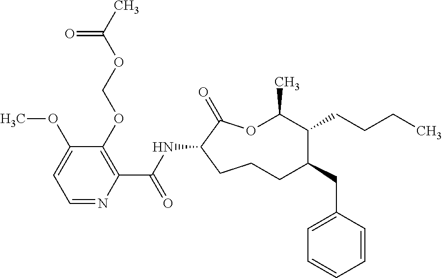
C1CC(NC(C2=C(OCOC(C)=O)C(OC)=CC=N2)=O)C(=O)OC(C)C(CCCC)C(CC2=CC=CC=C2)C1
